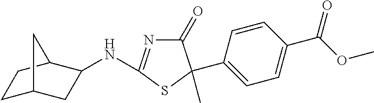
N(C1=NC(=O)C(C2=CC=C(C(OC)=O)C=C2)(C)S1)C1CC2CCC1C2
